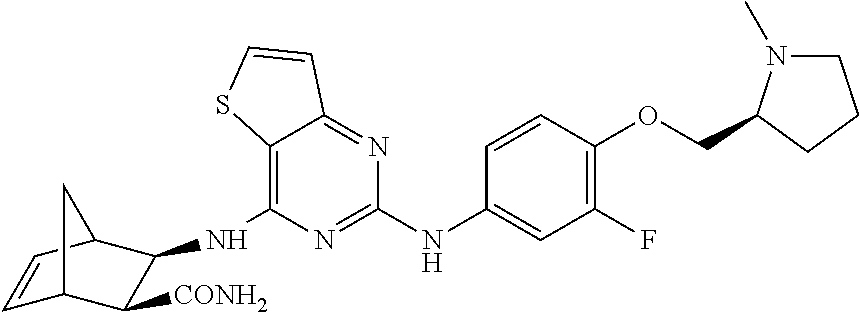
C12=C(NC3C([CONH2])C4C=CC3C4)N=C(NC3=CC(F)=C(OCC4N(C)CCC4)C=C3)N=C1C=CS2
